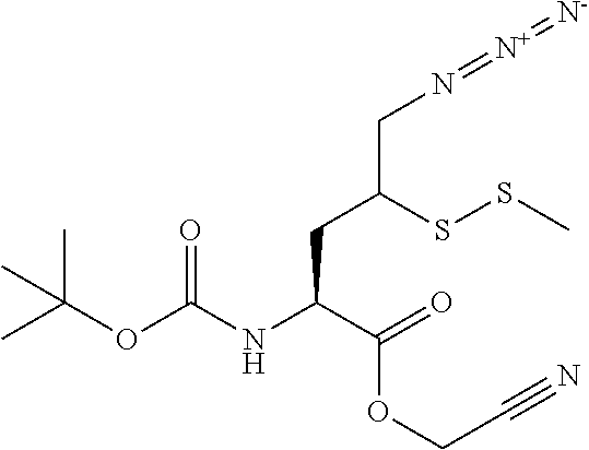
C(C(=O)OCC#N)(CC(CN=[N+]=[N-])SSC)NC(OC(C)(C)C)=O
